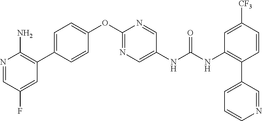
C1=CC(C2=C(N)N=CC(F)=C2)=CC=C1OC1=NC=C(NC(NC2=C(C3=CC=CN=C3)C=CC([CF3])=C2)=O)C=N1
